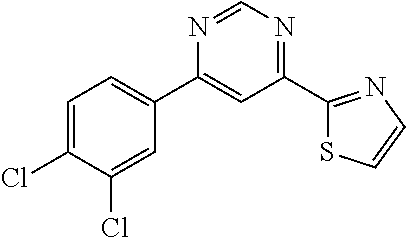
N1=CN=C(C2=NC=CS2)C=C1C1=CC=C(Cl)C(Cl)=C1
